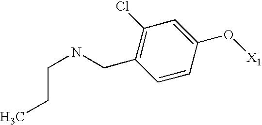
C(C1=C(Cl)C=C(O[X1])C=C1)NCCC
